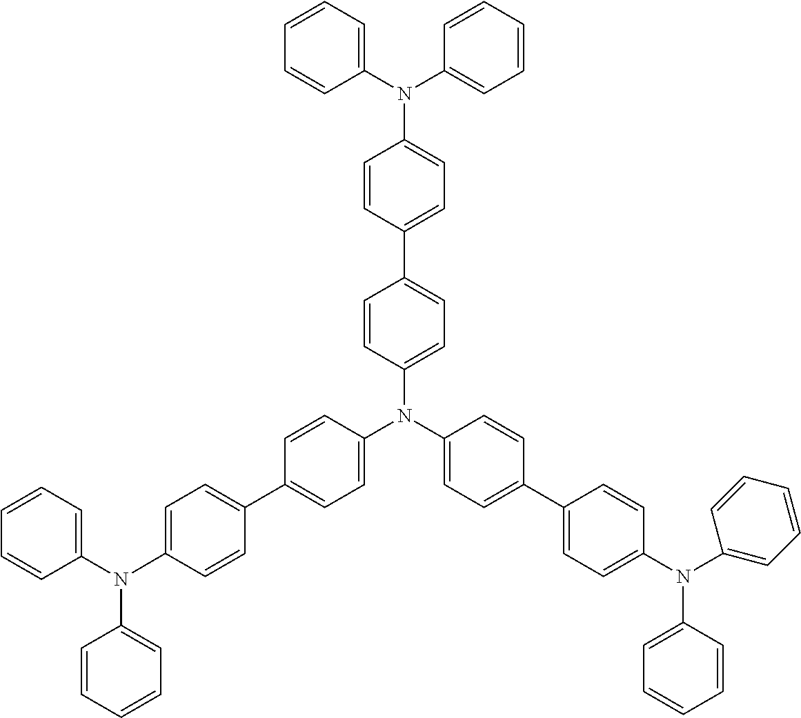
C1(C2=CC=C(N(C3=CC=CC=C3)C3=CC=CC=C3)C=C2)=CC=C(N(C2=CC=C(C3=CC=C(N(C4=CC=CC=C4)C4=CC=CC=C4)C=C3)C=C2)C2=CC=C(C3=CC=C(N(C4=CC=CC=C4)C4=CC=CC=C4)C=C3)C=C2)C=C1
